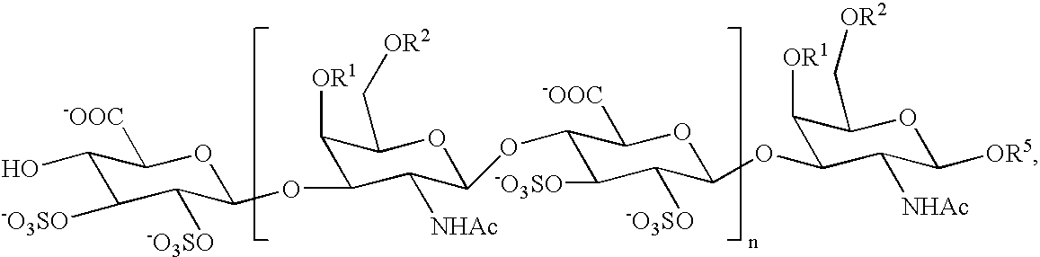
C1(O)C([-O3SO])C([-O3SO])C(OC2C([OR1])C(C[OR2])OC(OC3C([-O3SO])C([-O3SO])C(OC4C([OR1])C(C[OR2])OC([OR5])C4[NHAc])OC3[-OOC])C2[NHAc])OC1[-OOC]
